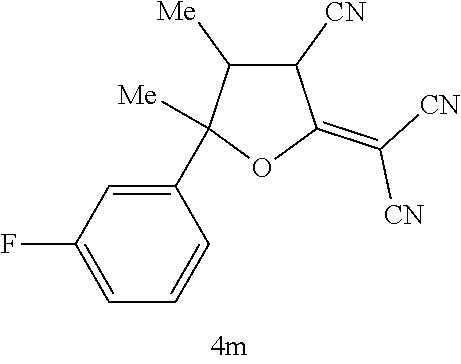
C1([CN])C([Me])C(C2=CC(F)=CC=C2)([Me])OC1=C([CN])[CN]
